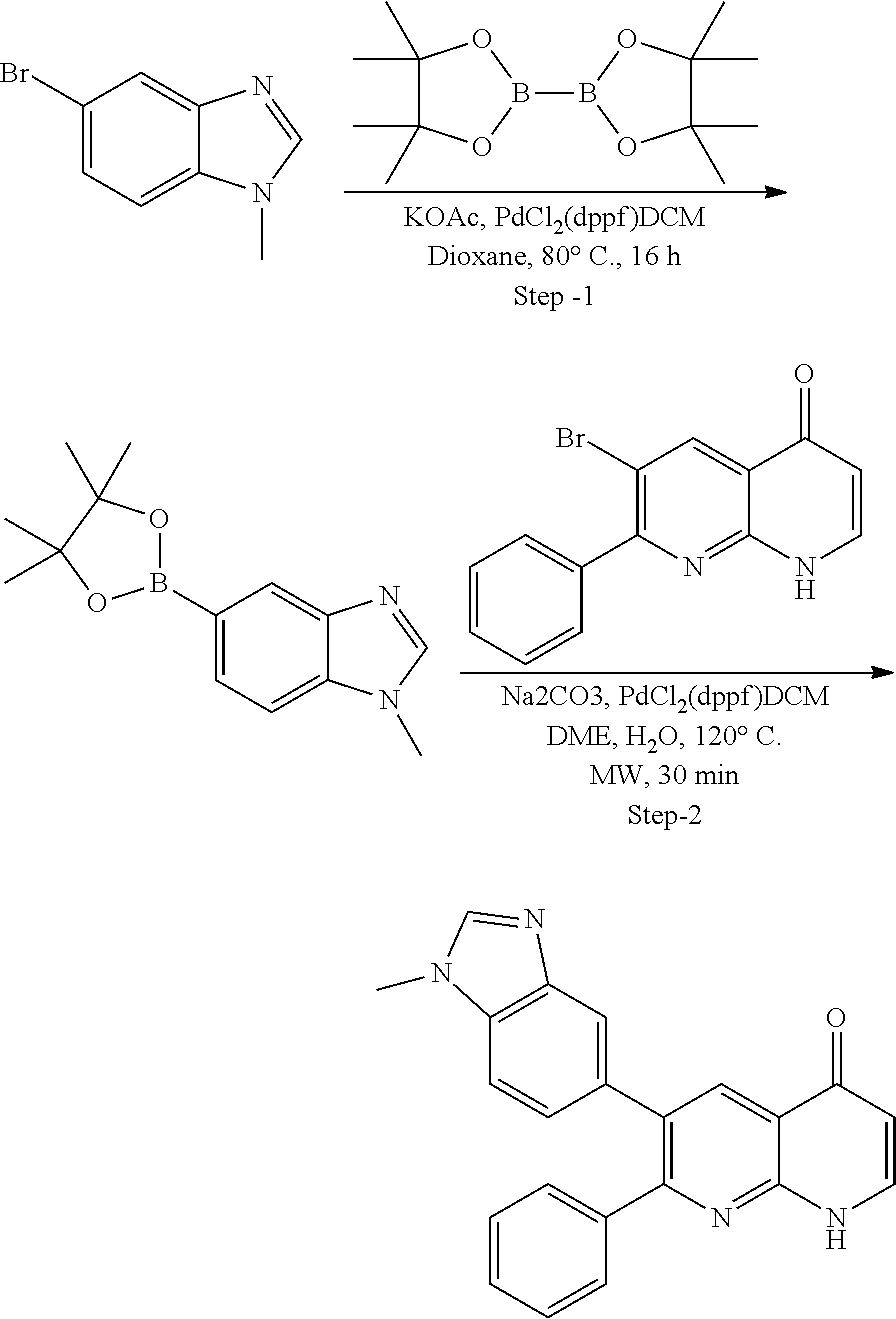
C1(C)(C)C(C)(C)OB(B2OC(C)(C)C(C)(C)O2)O1.C1(Br)=CC=C2C(=C1)N=CN2C.BrC1=C(C2=CC=CC=C2)N=C2C(=C1)C(=O)C=CN2.C1(B2OC(C)(C)C(C)(C)O2)=CC=C2C(=C1)N=CN2C.C1(C2=C(C3=CC=CC=C3)N=C3C(=C2)C(=O)C=CN3)=CC2=C(C=C1)N(C)C=N2
